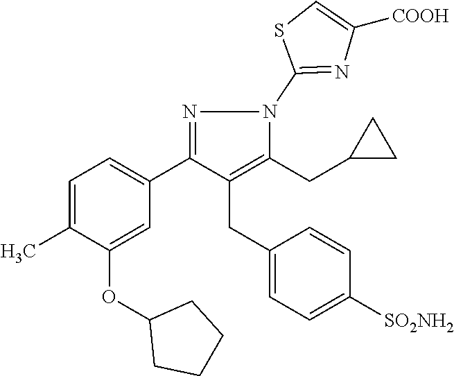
C1=C(C)C(OC2CCCC2)=CC(C2=NN(C3=NC([COOH])=CS3)C(CC3CC3)=C2CC2=CC=C([SO2NH2])C=C2)=C1
